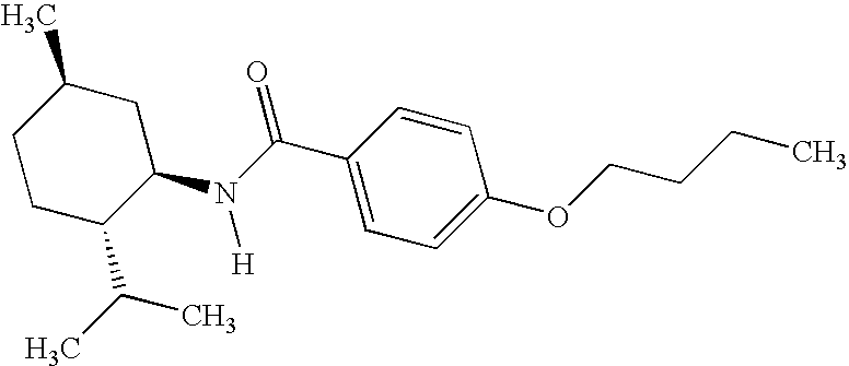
C1(C)CCC(C(C)C)C(N(C(C2=CC=C(OCCCC)C=C2)=O)[H])C1
